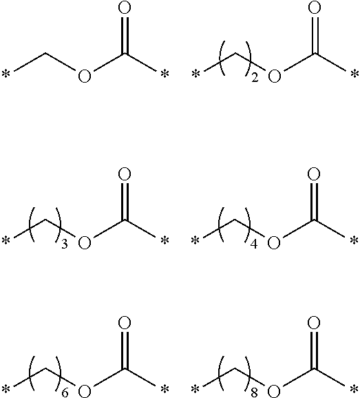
O=C(*)OC*.O=C(*)OC*.O=C(*)OC*.O=C(*)OC*.O=C(*)OC*.O=C(*)OC*
